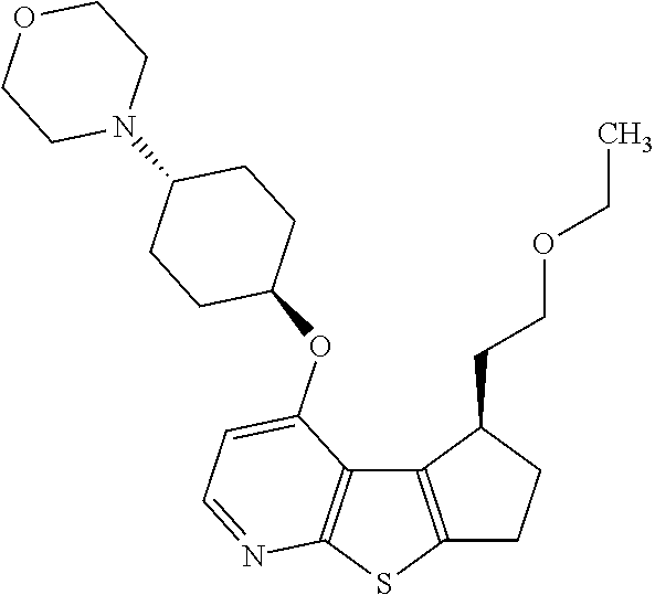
C12=C(SC3=C1C(OC1CCC(N4CCOCC4)CC1)=CC=N3)CCC2CCOCC
